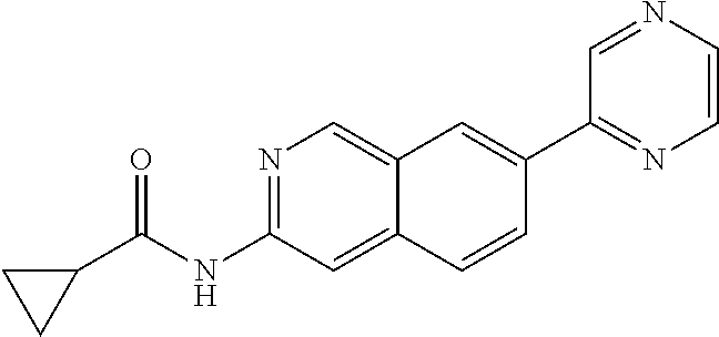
N1=C(NC(C2CC2)=O)C=C2C(=C1)C=C(C1=NC=CN=C1)C=C2
